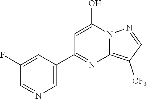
C1=C(C2=NC3=C([CF3])C=NN3C(O)=C2)C=C(F)C=N1
